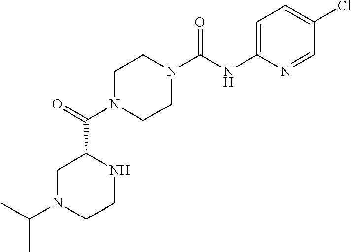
C1N(C(C2CN(C(C)C)CCN2)=O)CCN(C(NC2=CC=C(Cl)C=N2)=O)C1
